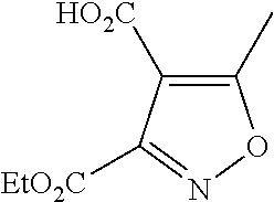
C1(C)=C([HO2C])C([EtO2C])=NO1
